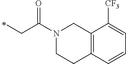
N1(C(CC)=O)CCC2=C(C1)C([CF3])=CC=C2
